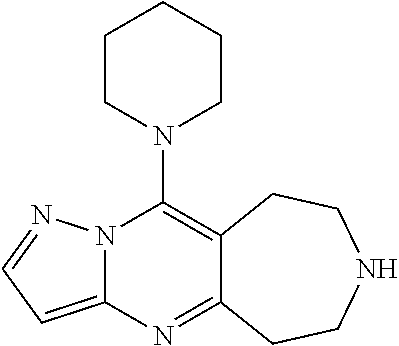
N12C(=CC=N1)N=C1C(=C2N2CCCCC2)CCNCC1
